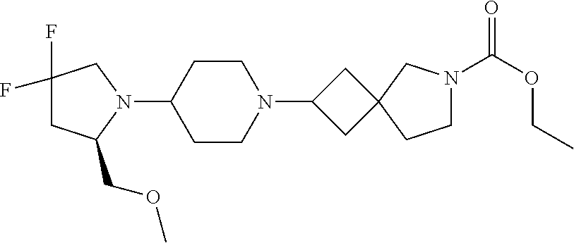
C1(F)(F)CC(COC)N(C2CCN(C3CC4(C3)CCN(C(OCC)=O)C4)CC2)C1
